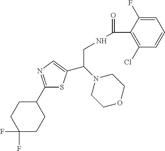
C1(C2CCC(F)(F)CC2)=NC=C(C(N2CCOCC2)CNC(=O)C2=C(Cl)C=CC=C2F)S1
